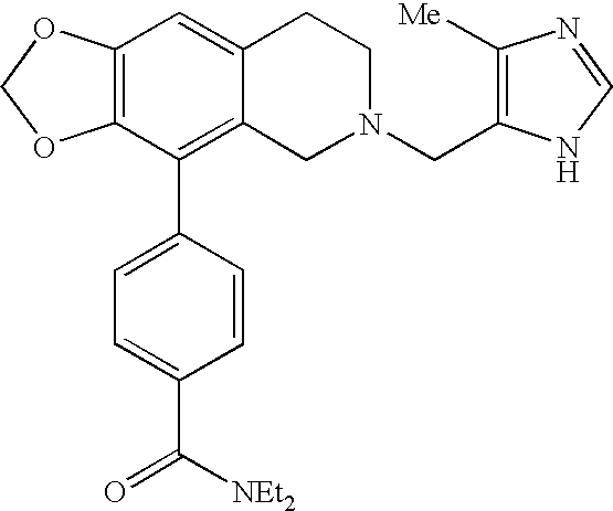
C12=C(C(C3=CC=C(C(=O)[NEt2])C=C3)=C3C(=C1)CCN(CC1=C([Me])N=CN1)C3)OCO2
